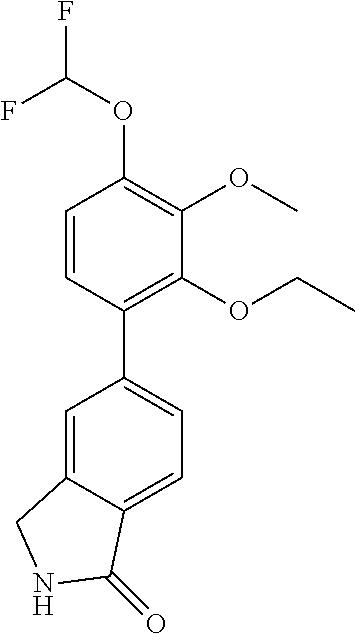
C1=CC(C2=CC=C3C(=C2)CNC3=O)=C(OCC)C(OC)=C1OC(F)F
